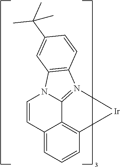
N12C3=N(C4=C1C=C(C(C)(C)C)C=C4)[Ir]C1=C3C(=CC=C1)C=C2
